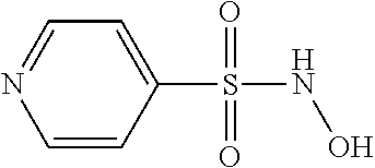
C1(S(NO)(=O)=O)=CC=NC=C1
